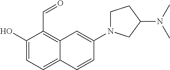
C1(O)=CC=C2C(=C1C=O)C=C(N1CCC(N(C)C)C1)C=C2
